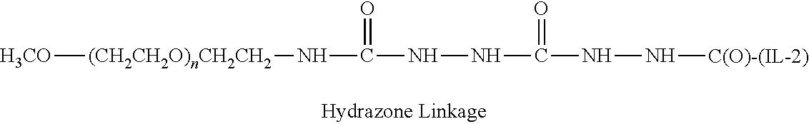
[H3CO][(CH2CH2O)nCH2CH2]NC(NNC(=O)NN[C(O)-(IL-2)])=O
